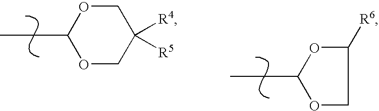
O1CC([R4])([R5])COC1CC.O1CC([R6])OC1CC
